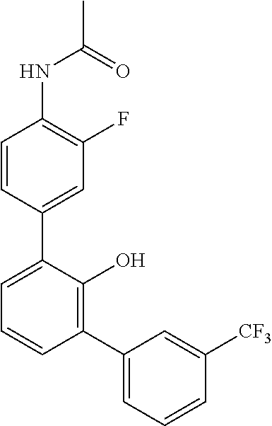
C1=CC(C2=CC=CC(C3=CC=CC([CF3])=C3)=C2O)=CC(F)=C1NC(C)=O
